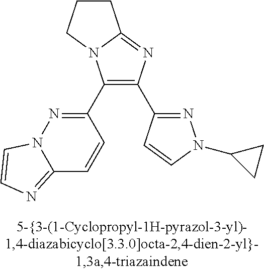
C1(C2=NN3C(=NC=C3)C=C2)=C(C2=NN(C3CC3)C=C2)N=C2N1CCC2
